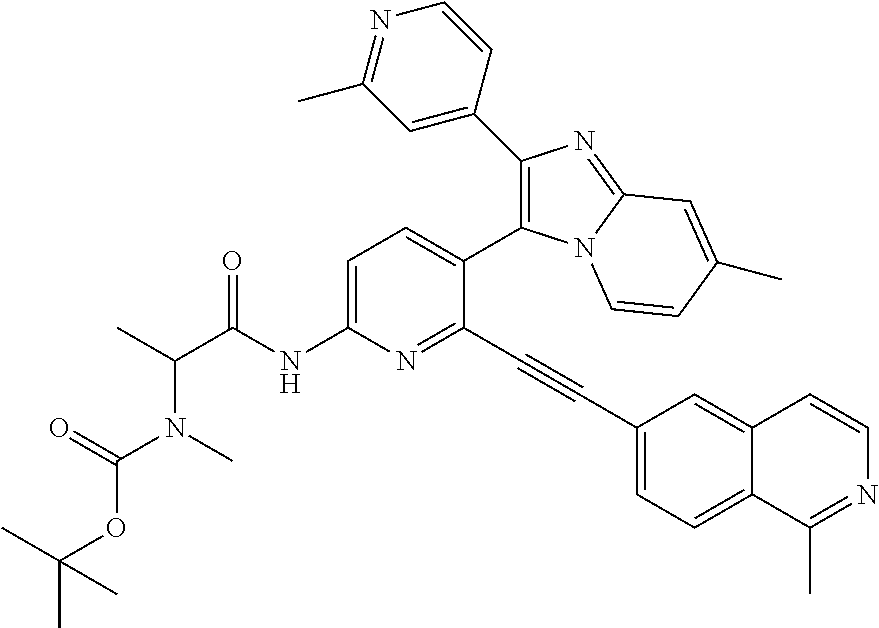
C1=C(NC(C(C)N(C)C(=O)OC(C)(C)C)=O)N=C(C#CC2=CC=C3C(=C2)C=CN=C3C)C(C2=C(C3=CC(C)=NC=C3)N=C3N2C=CC(C)=C3)=C1
